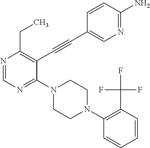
N1=CN=C(N2CCN(C3=C(C(F)(F)F)C=CC=C3)CC2)C(C#CC2=CN=C(N)C=C2)=C1CC
